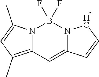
N12C(=C(C)C=C1C)C=C1N(B2(F)F)CC=C1
